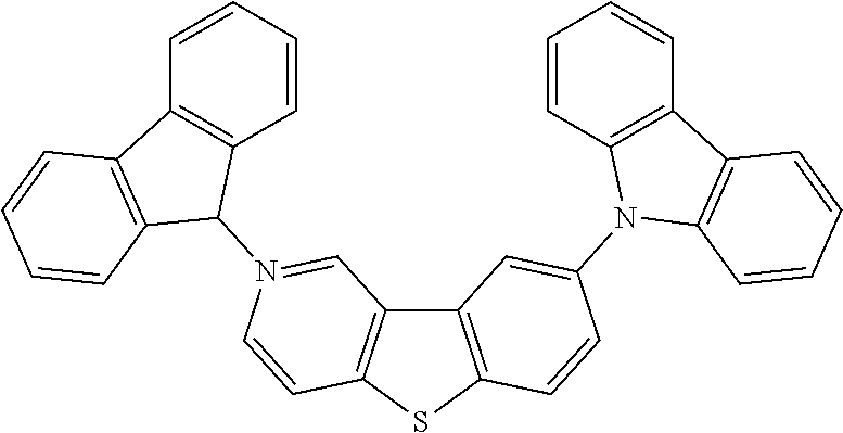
C12=C(SC3=C1C=N(C1C4=C(C=CC=C4)C4=C1C=CC=C4)C=C3)C=CC(N1C3=C(C=CC=C3)C3=C1C=CC=C3)=C2
